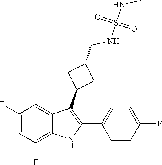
S(=O)(=O)(NC)NCC1CC(C2=C(C3=CC=C(F)C=C3)NC3=C(F)C=C(F)C=C23)C1
